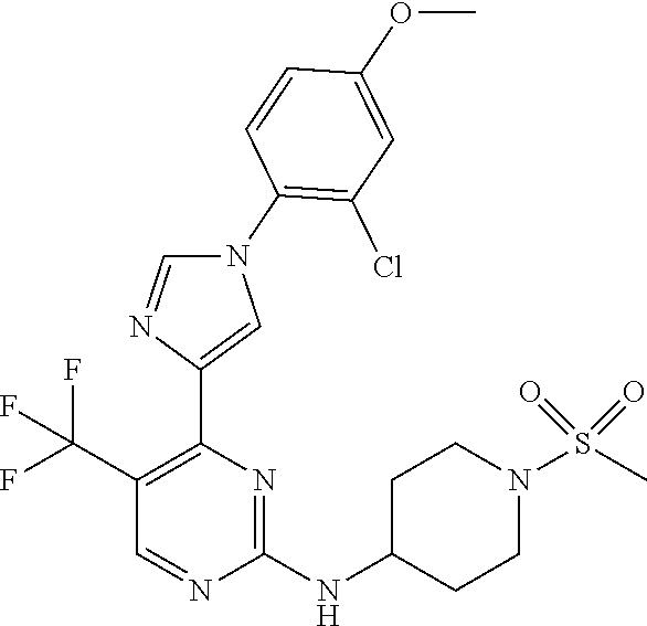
C1C(NC2=NC(C3=CN(C4=C(Cl)C=C(OC)C=C4)C=N3)=C(C(F)(F)F)C=N2)CCN(S(C)(=O)=O)C1
